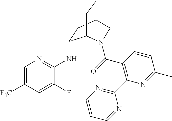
[F3C]C1=CN=C(NC2CC3CCC2N(C(=O)C2=C(C4=NC=CC=N4)N=C(C)C=C2)C3)C(F)=C1
